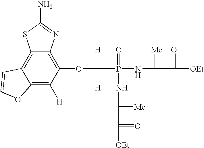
C12=C([H])C(OC(P(=O)(NC([Me])C(=O)[OEt])NC([Me])C(=O)[OEt])([H])[H])=C3C(=C1C=CO2)SC(N)=N3
